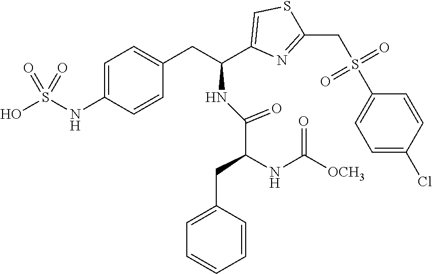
C1=C(NS(O)(=O)=O)C=CC(CC(C2=CSC(CS(=O)(=O)C3=CC=C(Cl)C=C3)=N2)NC(C(NC([OCH3])=O)CC2=CC=CC=C2)=O)=C1
